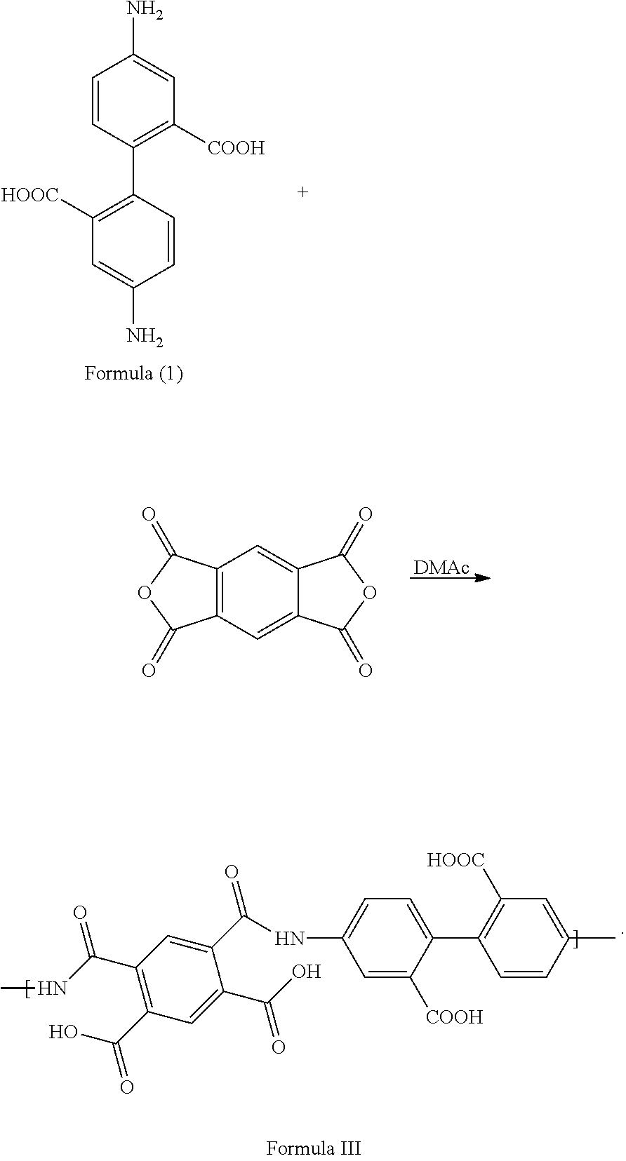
N(C(C1=C(C(O)=O)C=C(C(O)=O)C(C(=O)NC2=CC=C(C3=C([HOOC])C=C(C)C=C3)C([COOH])=C2)=C1)=O)C.C1=CC(C2=C([HOOC])C=C(N)C=C2)=C([COOH])C=C1N.[DMAc].C12=C(C=C3C(=C1)C(=O)OC3=O)C(=O)OC2=O
